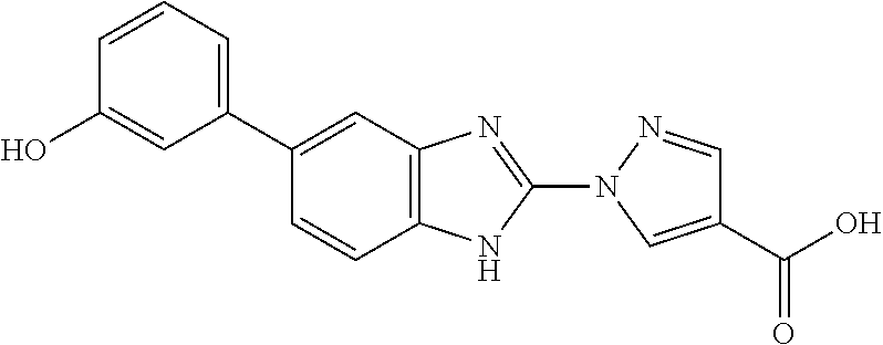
C1=CC(C2=CC=CC(O)=C2)=CC2=C1NC(N1C=C(C(O)=O)C=N1)=N2
